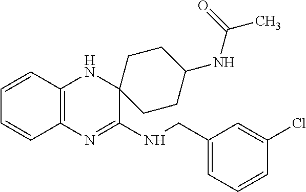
C1=CC2=C(C=C1)N=C(NCC1=CC=CC(Cl)=C1)C1(N2)CCC(NC(=O)C)CC1
